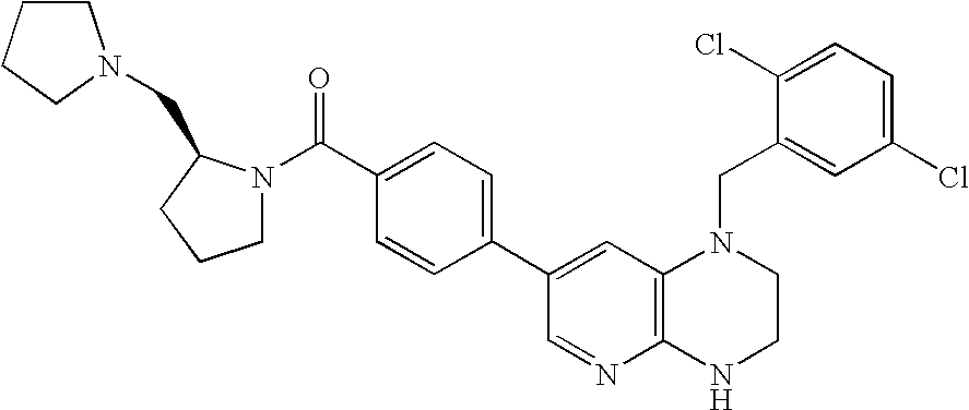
C1=C(C2=CC=C(C(=O)N3CCCC3CN3CCCC3)C=C2)C=NC2=C1N(CC1=CC(Cl)=CC=C1Cl)CCN2
